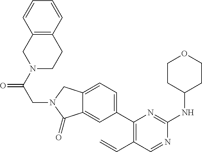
C1CC(NC2=NC(C3=CC=C4C(=C3)C(=O)N(CC(=O)N3CCC5=C(C3)C=CC=C5)C4)=C(C=C)C=N2)CCO1
